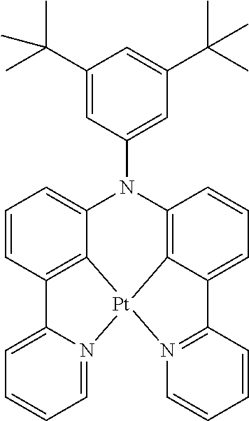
C12=C3C=CC=C1C1=N(C=CC=C1)[Pt]21C2=C(C=CC=C2N3C2=CC(C(C)(C)C)=CC(C(C)(C)C)=C2)C2=CC=CC=N21
